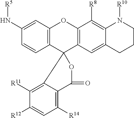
C1=CC2=C(C=C1N[R5])OC1=C(C23OC(=O)C2=C([R14])C=C([R12])C([R11])=C32)C=C2C(=C1[R8])N([R10])CCC2
